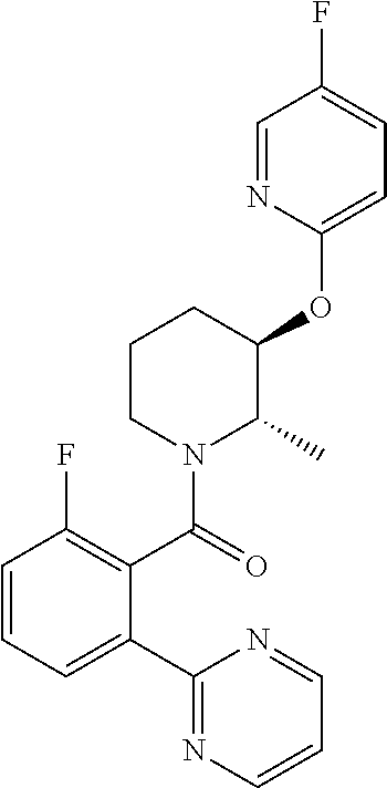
C1=CC=C(C2=NC=CC=N2)C(C(=O)N2C(C)C(OC3=CC=C(F)C=N3)CCC2)=C1F
